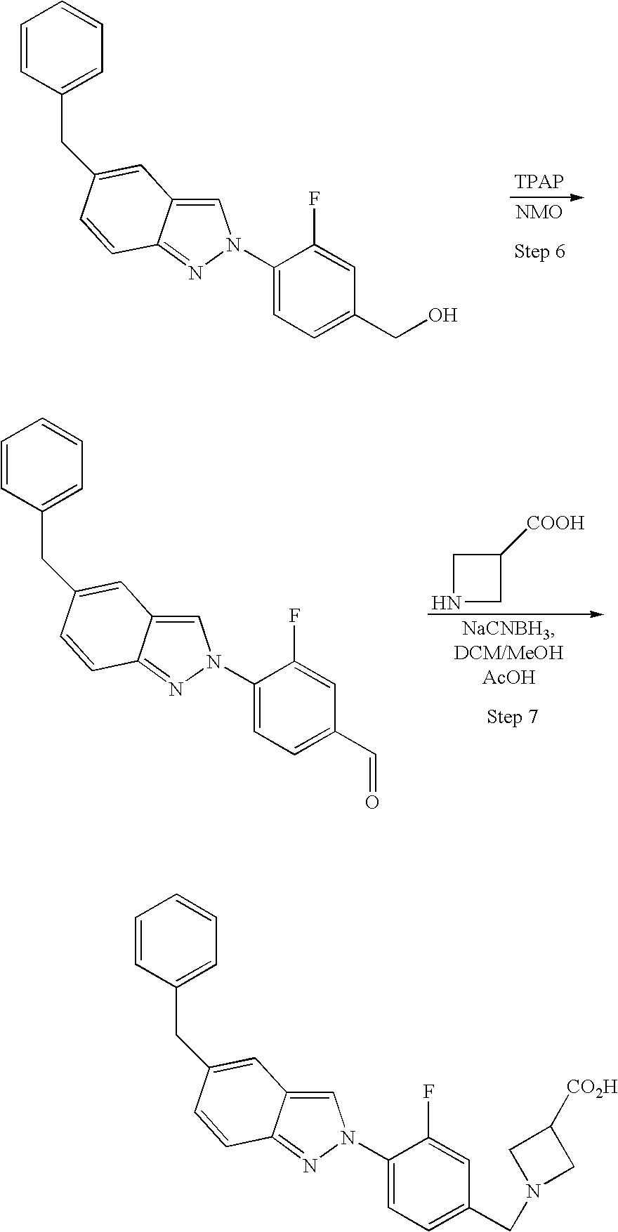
C1(N2C=C3C(=N2)C=CC(CC2=CC=CC=C2)=C3)=CC=C(CO)C=C1F.C1(N2C=C3C(=N2)C=CC(CC2=CC=CC=C2)=C3)=CC=C(C=O)C=C1F.C1NCC1[COOH].C1(N2C=C3C(=N2)C=CC(CC2=CC=CC=C2)=C3)=CC=C(CN2CC([CO2H])C2)C=C1F
